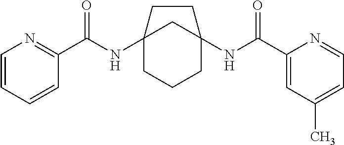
C12(NC(C3=NC=CC=C3)=O)CCCC(NC(C3=CC(C)=CC=N3)=O)(C1)CC2
